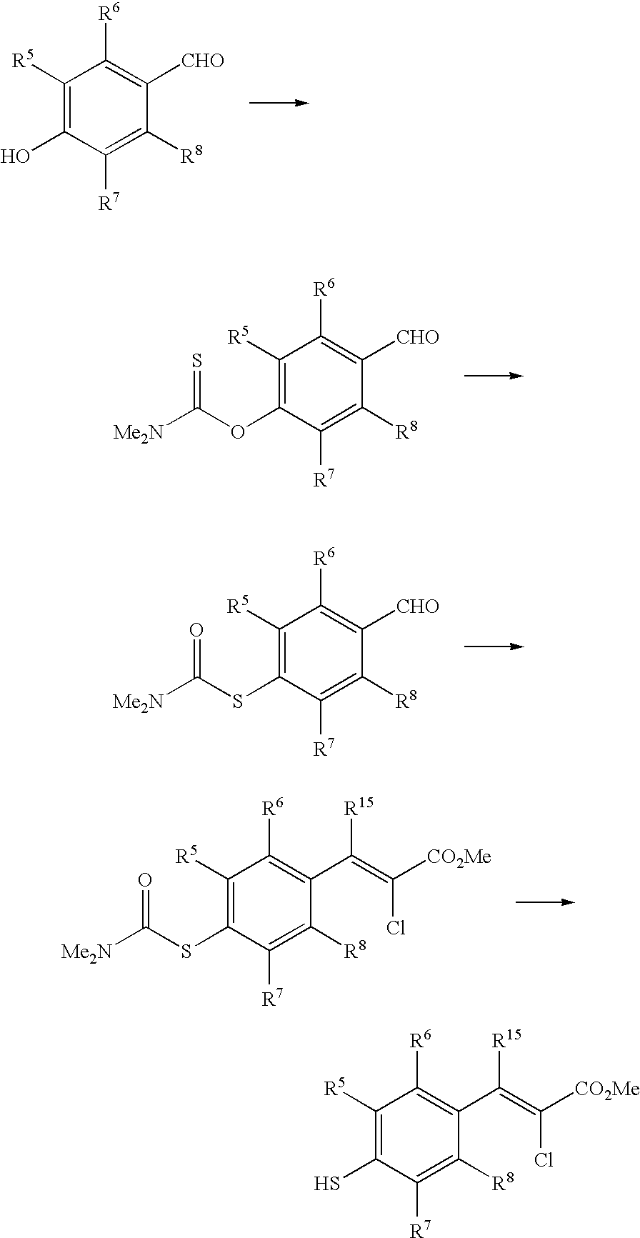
C1([R5])=C(O)C([R7])=C([R8])C([CHO])=C1[R6].S=C(OC1=C([R5])C([R6])=C([CHO])C([R8])=C1[R7])[Me2N].O=C(SC1=C([R5])C([R6])=C(C(=C(Cl)[CO2Me])[R15])C([R8])=C1[R7])[Me2N].O=C(SC1=C([R5])C([R6])=C([CHO])C([R8])=C1[R7])[Me2N].C1([R5])=C(S)C([R7])=C([R8])C(C(=C(Cl)[CO2Me])[R15])=C1[R6]
